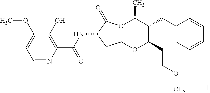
C1=NC(C(NC2C(=O)OC(C)C(CC3=CC=CC=C3)C(CCOC)OCC2)=O)=C(O)C(OC)=C1
